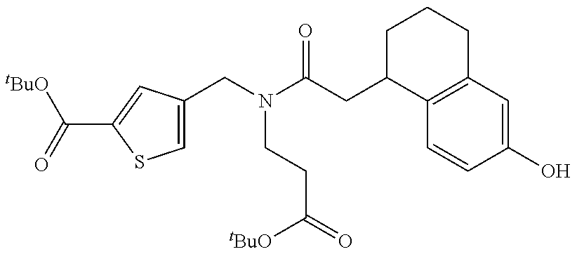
C1=C(CN(C(CC2C3=C(CCC2)C=C(O)C=C3)=O)CCC(=O)[tBuO])C=C(C(=O)[tBuO])S1
